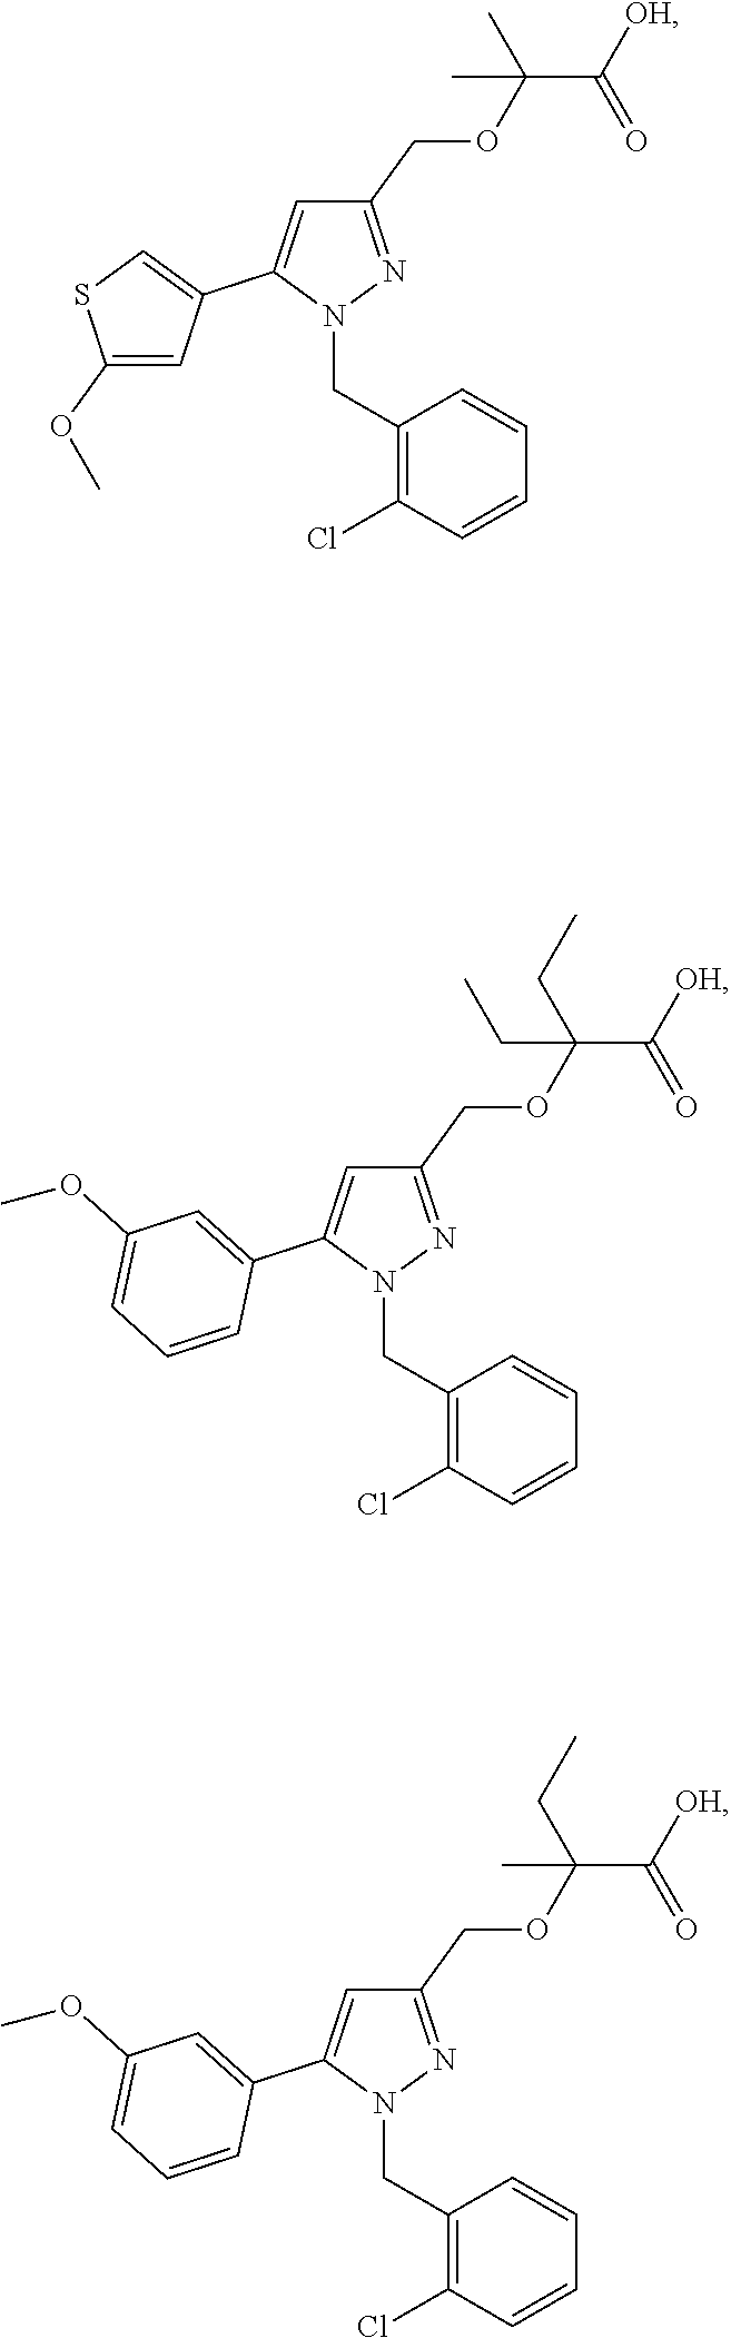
C1=C(C2=CC(OC)=CC=C2)N(CC2=C(Cl)C=CC=C2)N=C1COC(C([OH])=O)(CC)CC.C1=C(C2=CC(OC)=CC=C2)N(CC2=C(Cl)C=CC=C2)N=C1COC(C([OH])=O)(CC)C.C1=C(C2=CSC(OC)=C2)N(CC2=C(Cl)C=CC=C2)N=C1COC(C([OH])=O)(C)C
